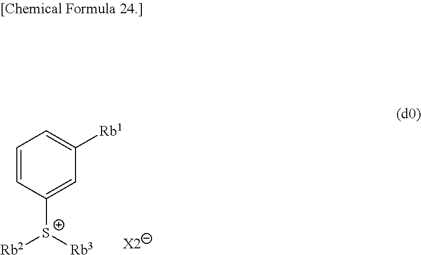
C1=CC([S+]([Rb2])[Rb3])=CC([Rb1])=C1.[X2]
